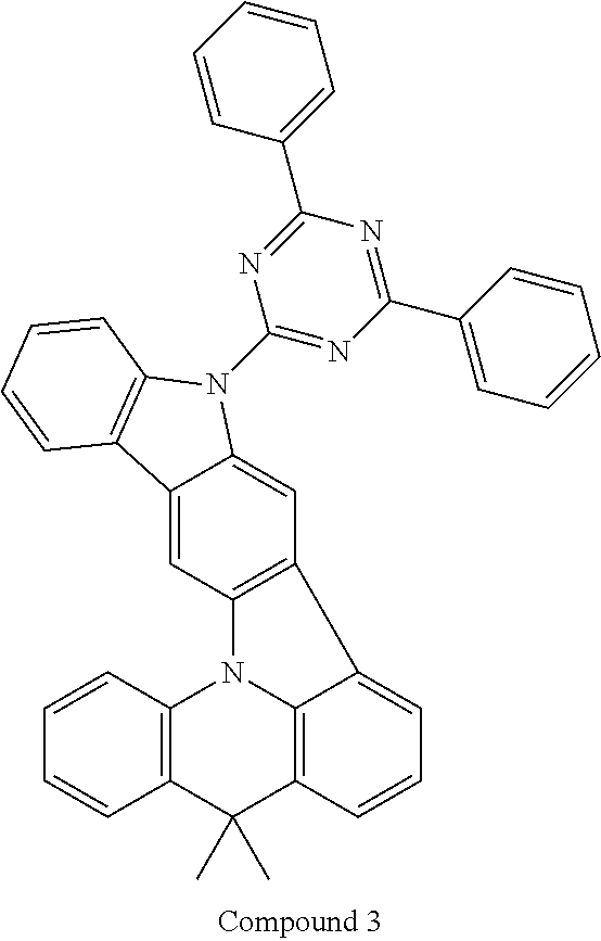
C12=CC3=C(C=C1N(C1=NC(C4=CC=CC=C4)=NC(C4=CC=CC=C4)=N1)C1=C2C=CC=C1)C1=CC=CC2=C1N3C1=C(C2(C)C)C=CC=C1
